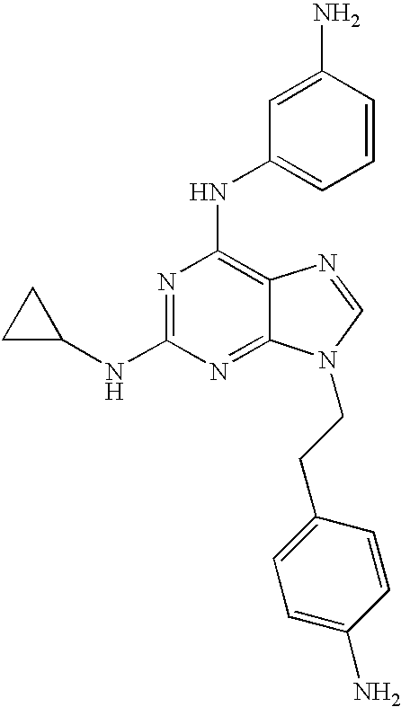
N(C1=C2C(=NC(NC3CC3)=N1)N(CCC1=CC=C(N)C=C1)C=N2)C1=CC=CC(N)=C1
